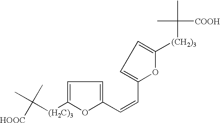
CC([(H2C)3]C1=CC=C(C=CC2=CC=C([(CH2)3]C(C)([COOH])C)O2)O1)(C)[HOOC]
